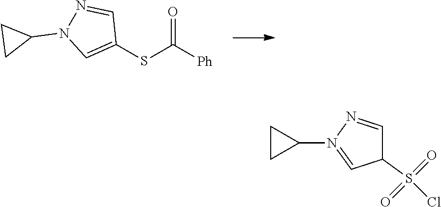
C1(SC(=O)[Ph])=CN(C2CC2)N=C1.C1(S(=O)(=O)Cl)C=NN(C2CC2)=C1
